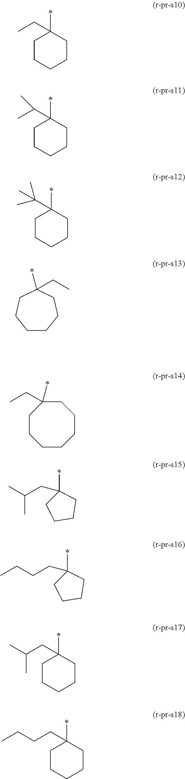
C1CCCCC1(*)CC.C1CCCCC1(*)C(C)C.C1CCCCC1(*)C(C)(C)C.C1CCCC(*)(CC)CC1.C1C(CC)(*)CCCCCC1.C1(*)(CC(C)C)CCCC1.C1(*)(CCCC)CCCC1.C1CCCCC1(*)CC(C)C.C1CCCCC1(*)CCCC
